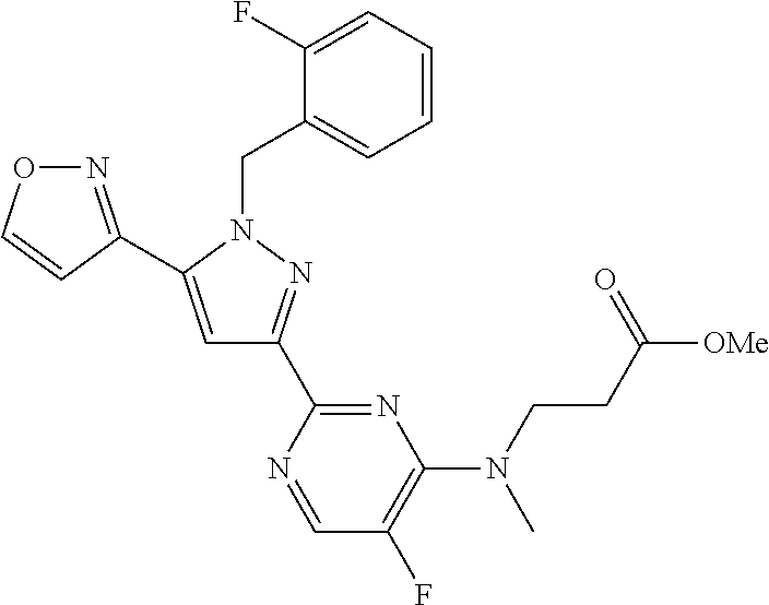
N1=C(C2=CC(C3=NC(N(CCC([OMe])=O)C)=C(F)C=N3)=NN2CC2=CC=CC=C2F)C=CO1
